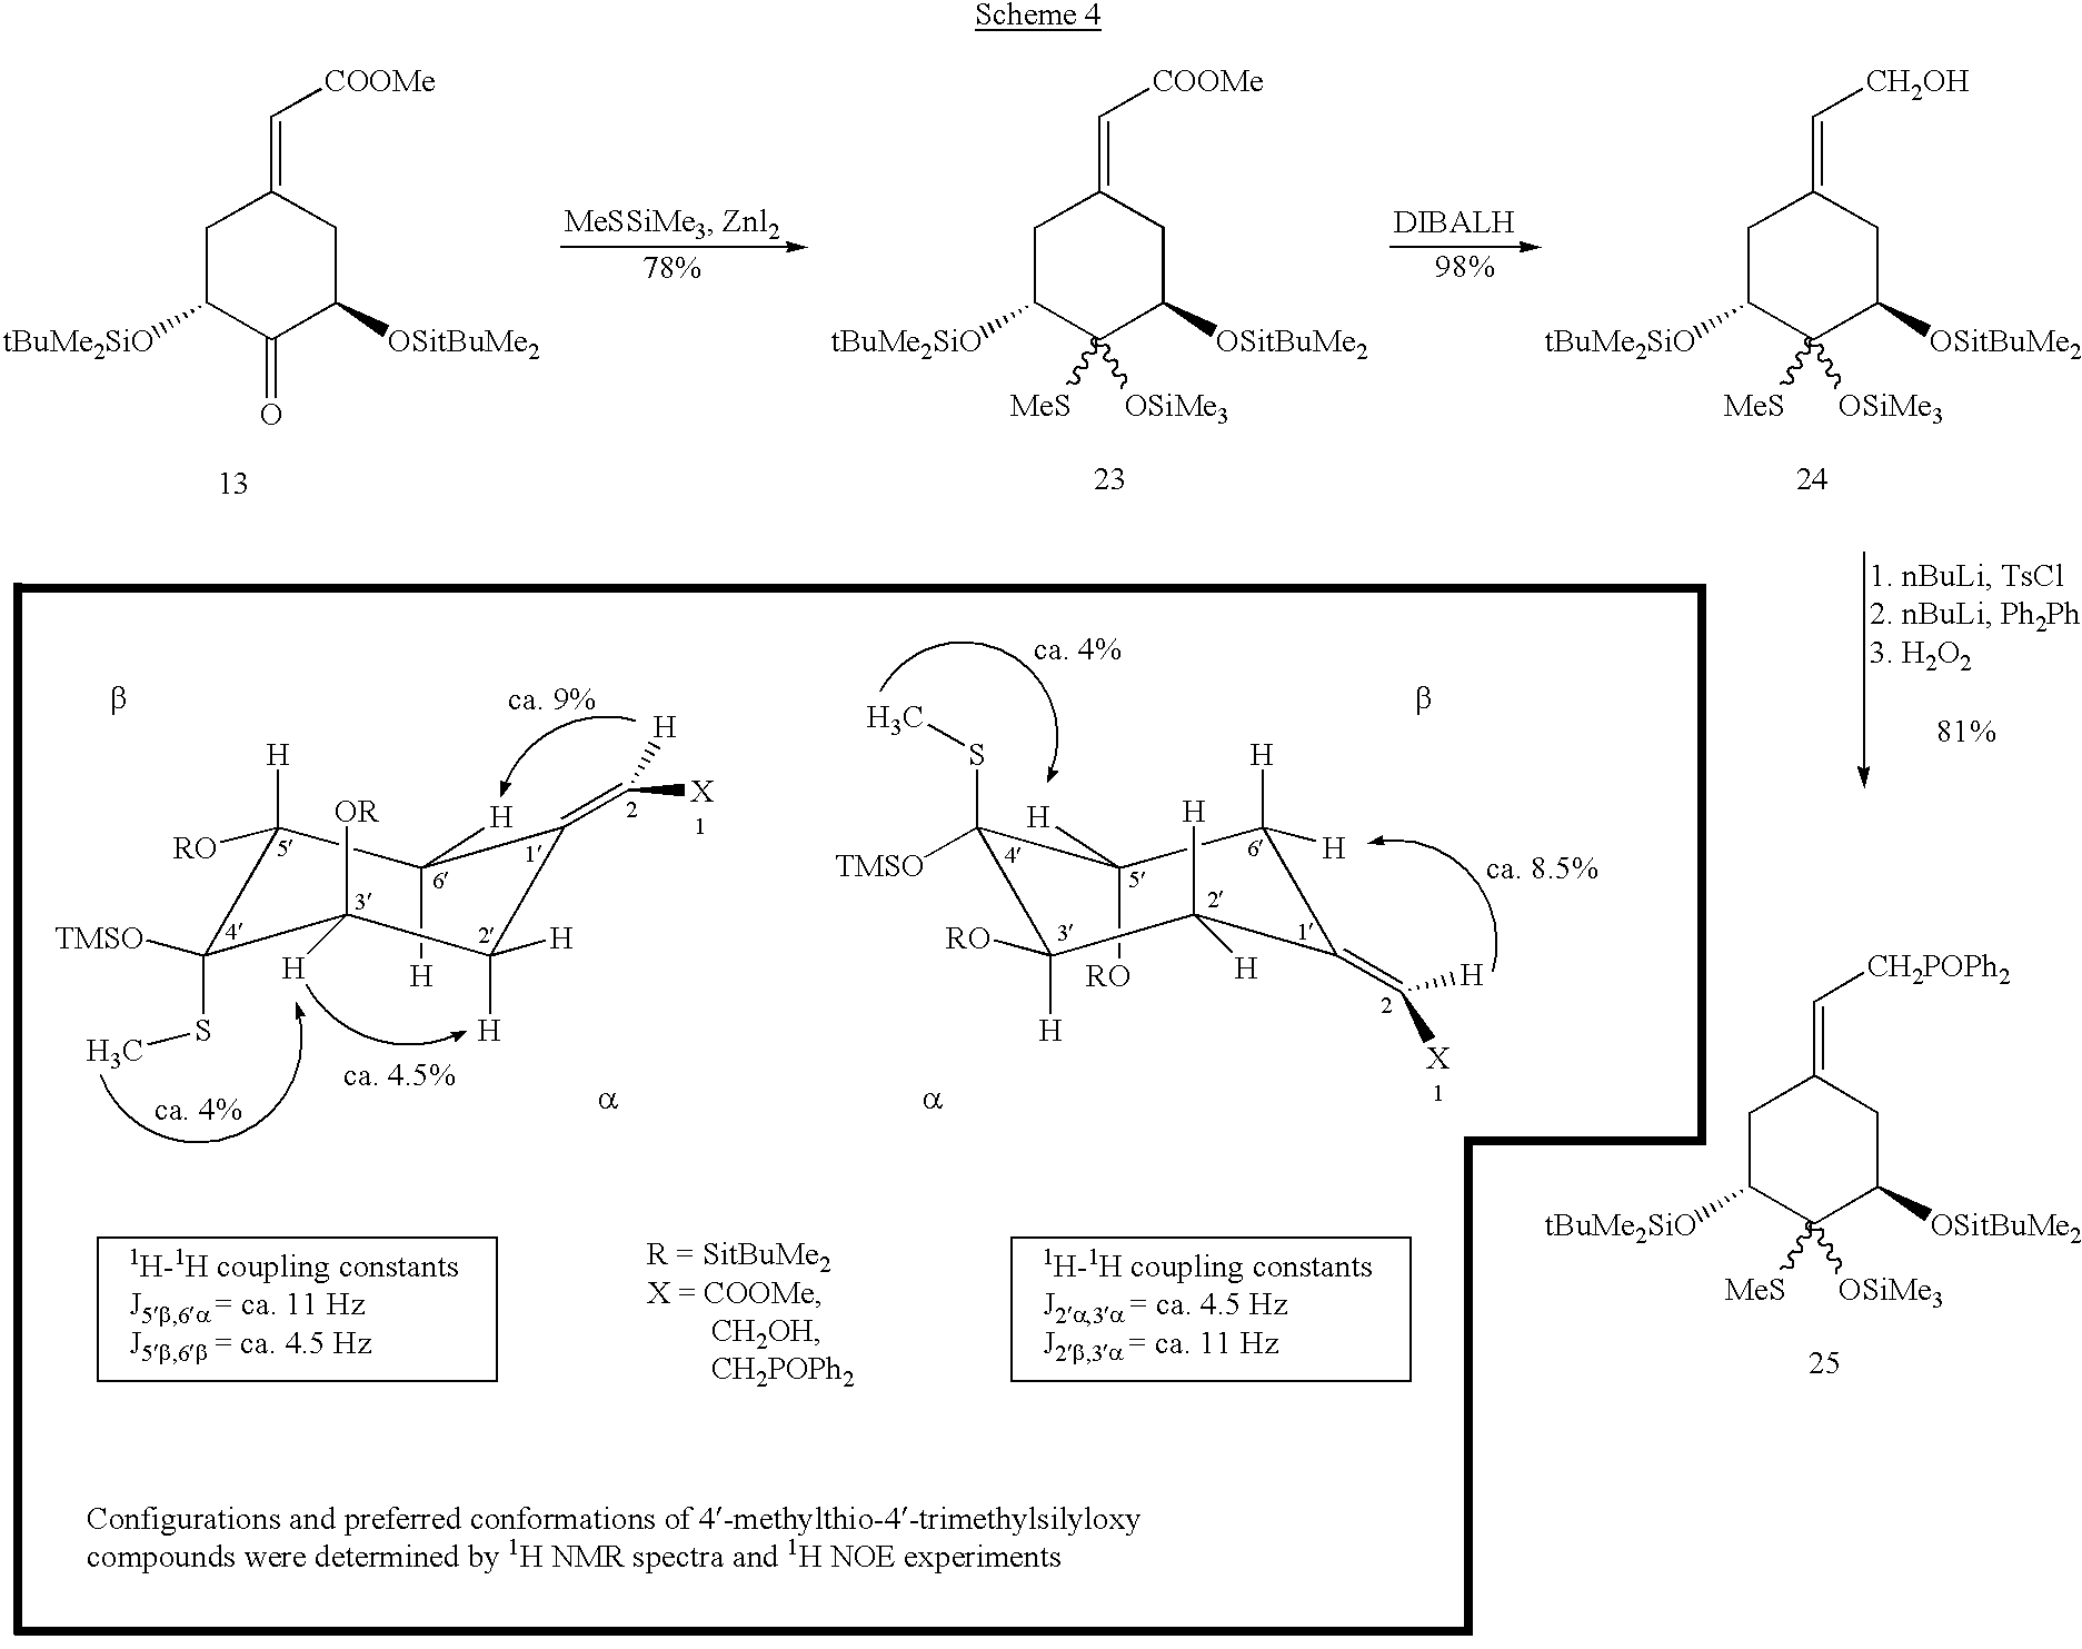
C1C([tBuMe2SiO])C(=O)C([OSitBuMe2])CC1=C[COOMe].C1C([tBuMe2SiO])C([OSiMe3])([MeS])C([OSitBuMe2])CC1=C[COOMe].C1C([tBuMe2SiO])C([OSiMe3])([MeS])C([OSitBuMe2])CC1=C[CH2OH].C1C([tBuMe2SiO])C([OSiMe3])([MeS])C([OSitBuMe2])CC1=C[CH2POPh2].C1([H])([H])C([H])([RO])C(SC)([TMSO])C([OR])([H])C([H])([H])C1=C([H])[X].C1([H])([RO])C([H])([H])C(=C([X])[H])C([H])([H])C([RO])([H])C1(SC)[TMSO]
